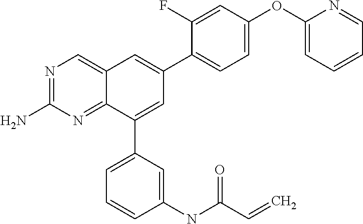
C1(OC2=CC=CC=N2)=CC=C(C2=CC3=CN=C(N)N=C3C(C3=CC=CC(NC(C=C)=O)=C3)=C2)C(F)=C1
